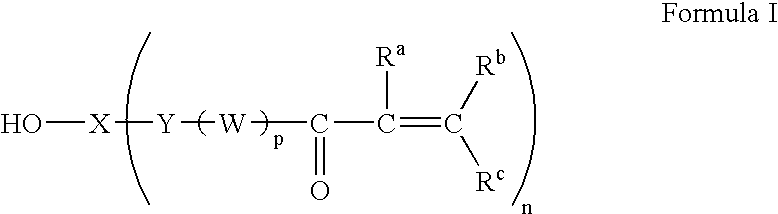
[Y]([W]C(C(=C([Rc])[Rb])[Ra])=O)[X]O
